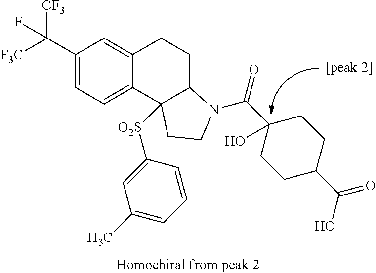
[F3C]C(C1=CC=C2C(=C1)CCC1C2([O2S]C2=CC(C)=CC=C2)CCN1C(C1(O)CCC(C(=O)O)CC1)=O)([CF3])F
